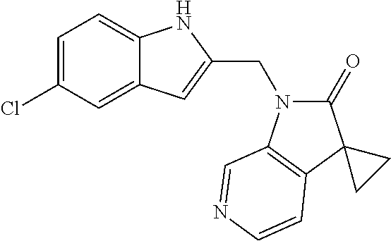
C1(Cl)=CC=C2C(=C1)C=C(CN1C(=O)C3(C4=C1C=NC=C4)CC3)N2
